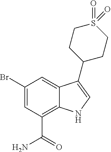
C1(Br)=CC(C(=O)N)=C2C(=C1)C(C1CCS(=O)(=O)CC1)=CN2
